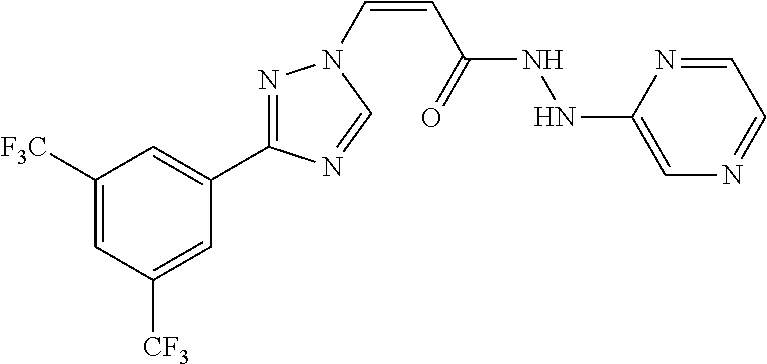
C1([F3C])=CC([CF3])=CC(C2=NN(C=CC(NNC3=CN=CC=N3)=O)C=N2)=C1
